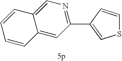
C12=CN=C(C3=CSC=C3)C=C1C=CC=C2
